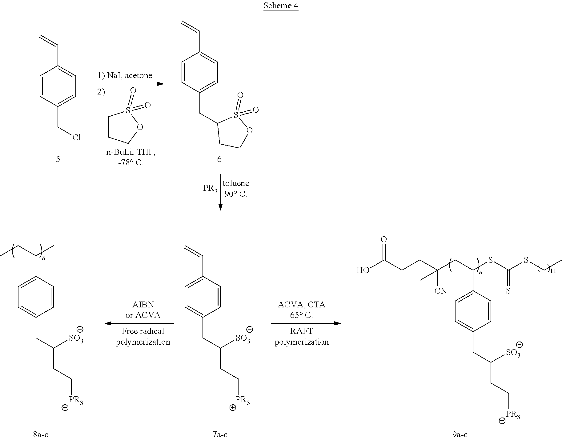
C1=CC(CCl)=CC=C1C=C.C1CCOS1(=O)=O.C1=CC(CC2CCOS2(=O)=O)=CC=C1C=C.C1=C(C=C)C=CC(CC(CC[PR3])[SO3])=C1.C1=C(C(CC)C)C=CC(CC(CC[PR3])[SO3])=C1.OC(CCC(CC(SC(SCC)=S)C1=CC=C(CC([SO3])CC[PR3])C=C1)([CN])C)=O
